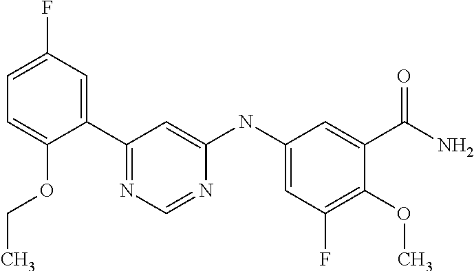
C1(C2=CC(F)=CC=C2OCC)=NC=NC(NC2=CC(F)=C(OC)C(C(=O)N)=C2)=C1
